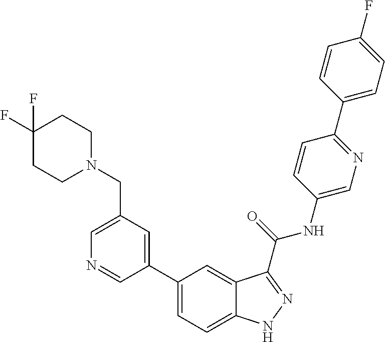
C1(CN2CCC(F)(F)CC2)=CN=CC(C2=CC=C3C(=C2)C(C(NC2=CN=C(C4=CC=C(F)C=C4)C=C2)=O)=NN3)=C1
